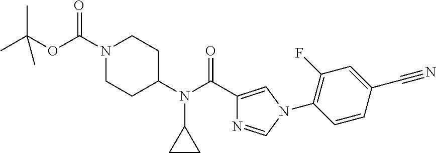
O(C(N1CCC(N(C2CC2)C(C2=CN(C3=C(F)C=C(C#N)C=C3)C=N2)=O)CC1)=O)C(C)(C)C
